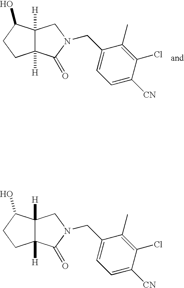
C12([H])C([H])(C(O)CC1)CN(CC1=CC=C([CN])C(Cl)=C1C)C2=O.C12([H])C([H])(C(O)CC1)CN(CC1=CC=C([CN])C(Cl)=C1C)C2=O
